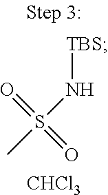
CS(N[TBS])(=O)=O.[CHCl3]
